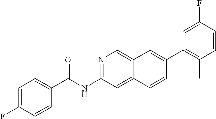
FC1=CC(C2=CC3=CN=C(NC(=O)C4=CC=C(F)C=C4)C=C3C=C2)=C(C)C=C1
